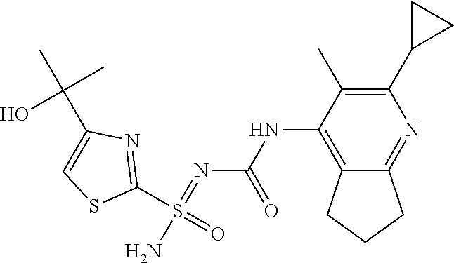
C1(S(=O)(=NC(NC2=C3C(=NC(C4CC4)=C2C)CCC3)=O)N)=NC(C(C)(C)O)=CS1
